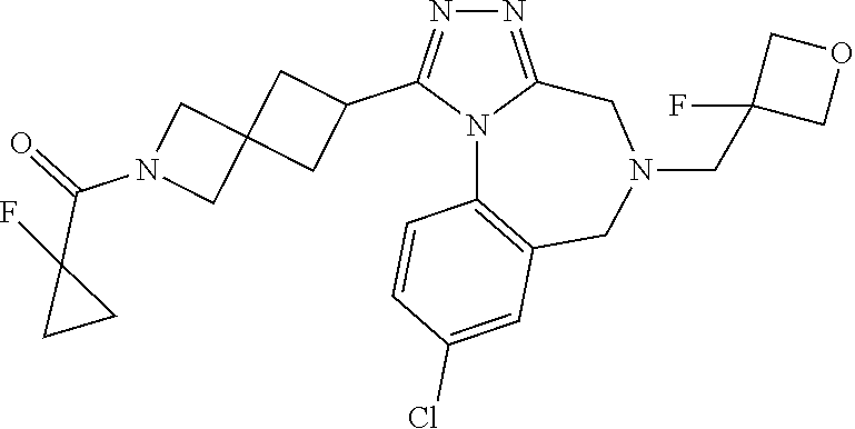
N1=C2N(C(C3CC4(C3)CN(C(=O)C3(F)CC3)C4)=N1)C1=C(CN(CC3(F)COC3)C2)C=C(Cl)C=C1
